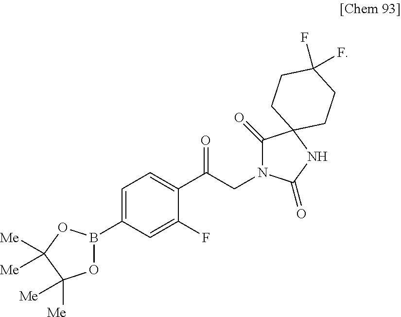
C1=C(B2OC([Me])([Me])C([Me])([Me])O2)C=C(F)C(C(CN2C(=O)C3(NC2=O)CCC(F)(F)CC3)=O)=C1
